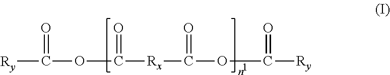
[Ry]C(OC(=O)[Rx]C(=O)OC(=O)[Ry])=O
